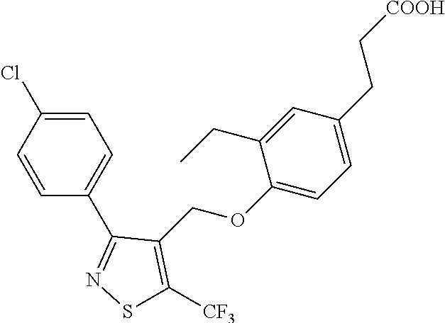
C1=C(Cl)C=CC(C2=NSC([CF3])=C2COC2=CC=C(CC[COOH])C=C2CC)=C1
